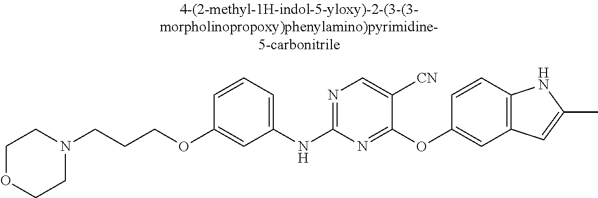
C1OCCN(CCCOC2=CC(NC3=NC=C([CN])C(OC4=CC5=C(C=C4)NC(C)=C5)=N3)=CC=C2)C1
